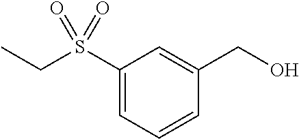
C1(S(CC)(=O)=O)=CC=CC(CO)=C1
